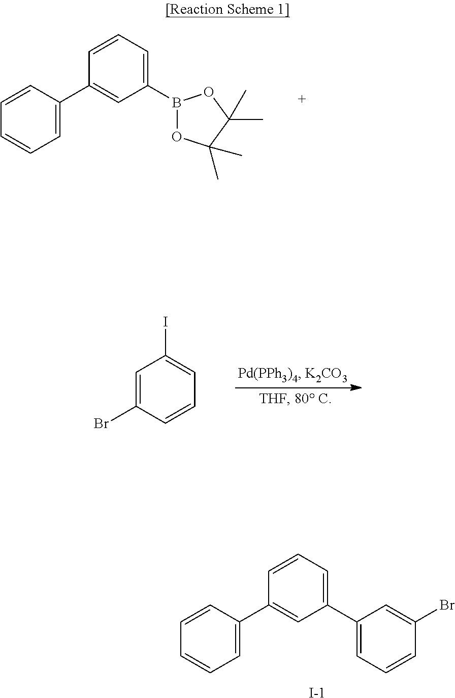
C1=CC=C(C2=CC=CC(Br)=C2)C=C1C1=CC=CC=C1.[I-].C1=CC=C(B2OC(C)(C)C(C)(C)O2)C=C1C1=CC=CC=C1.C1=C(Br)C=CC=C1I
